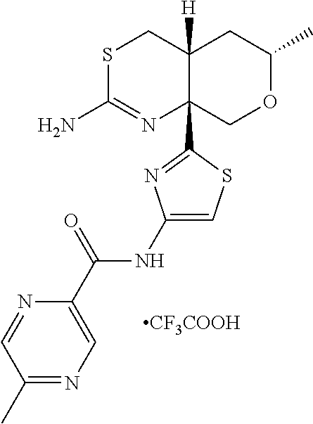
S1C(N)=NC2(C3=NC(NC(C4=CN=C(C)C=N4)=O)=CS3)C([H])(C1)CC(C)OC2.[CF3COOH]
